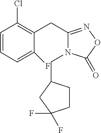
C1=CC=C(F)C(CC2=NOC(=O)N2CC2CCC(F)(F)C2)=C1Cl
